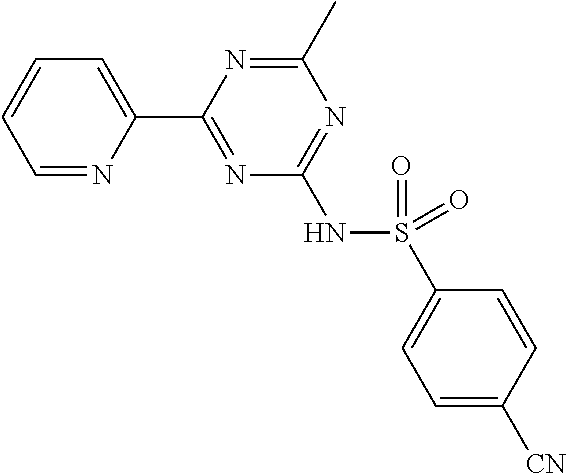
C1=NC(C2=NC(NS(C3=CC=C([CN])C=C3)(=O)=O)=NC(C)=N2)=CC=C1
